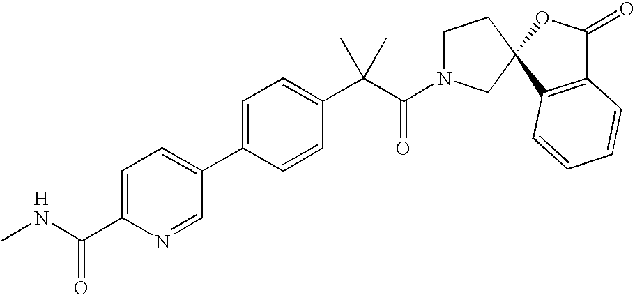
C1(C2=CC=C(C(NC)=O)N=C2)=CC=C(C(C)(C)C(=O)N2CCC3(C2)C2=C(C(=O)O3)C=CC=C2)C=C1.[H]
